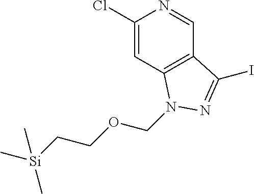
C1(Cl)=CC2=C(C=N1)C(I)=NN2COCC[Si](C)(C)C
